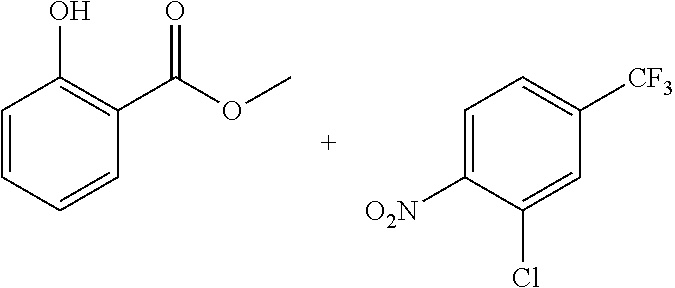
C1([O2N])=CC=C([CF3])C=C1Cl.C1=CC(O)=C(C(=O)OC)C=C1
